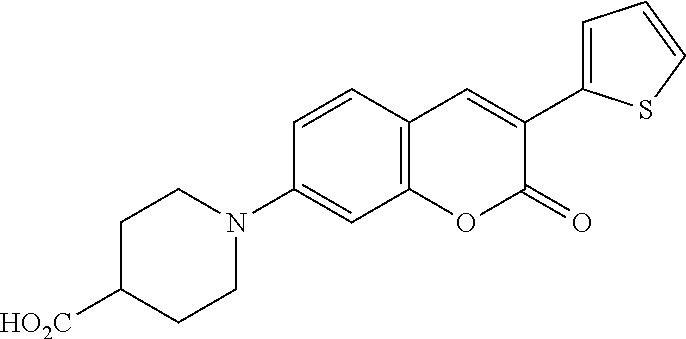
C1=CC2=C(C=C1N1CCC([HO2C])CC1)OC(=O)C(C1=CC=CS1)=C2
